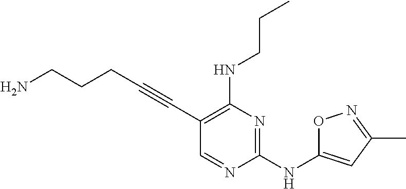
NCCCC#CC1=C(NCCC)N=C(NC2=CC(C)=NO2)N=C1
